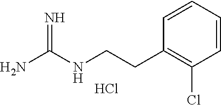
C1=CC=CC(Cl)=C1CCNC(N)=N.Cl
